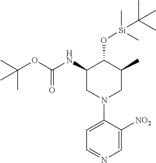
C1(NC(OC(C)(C)C)=O)CN(C2=CC=NC=C2[NO2])CC(C)C1O[Si](C)(C(C)(C)C)C
